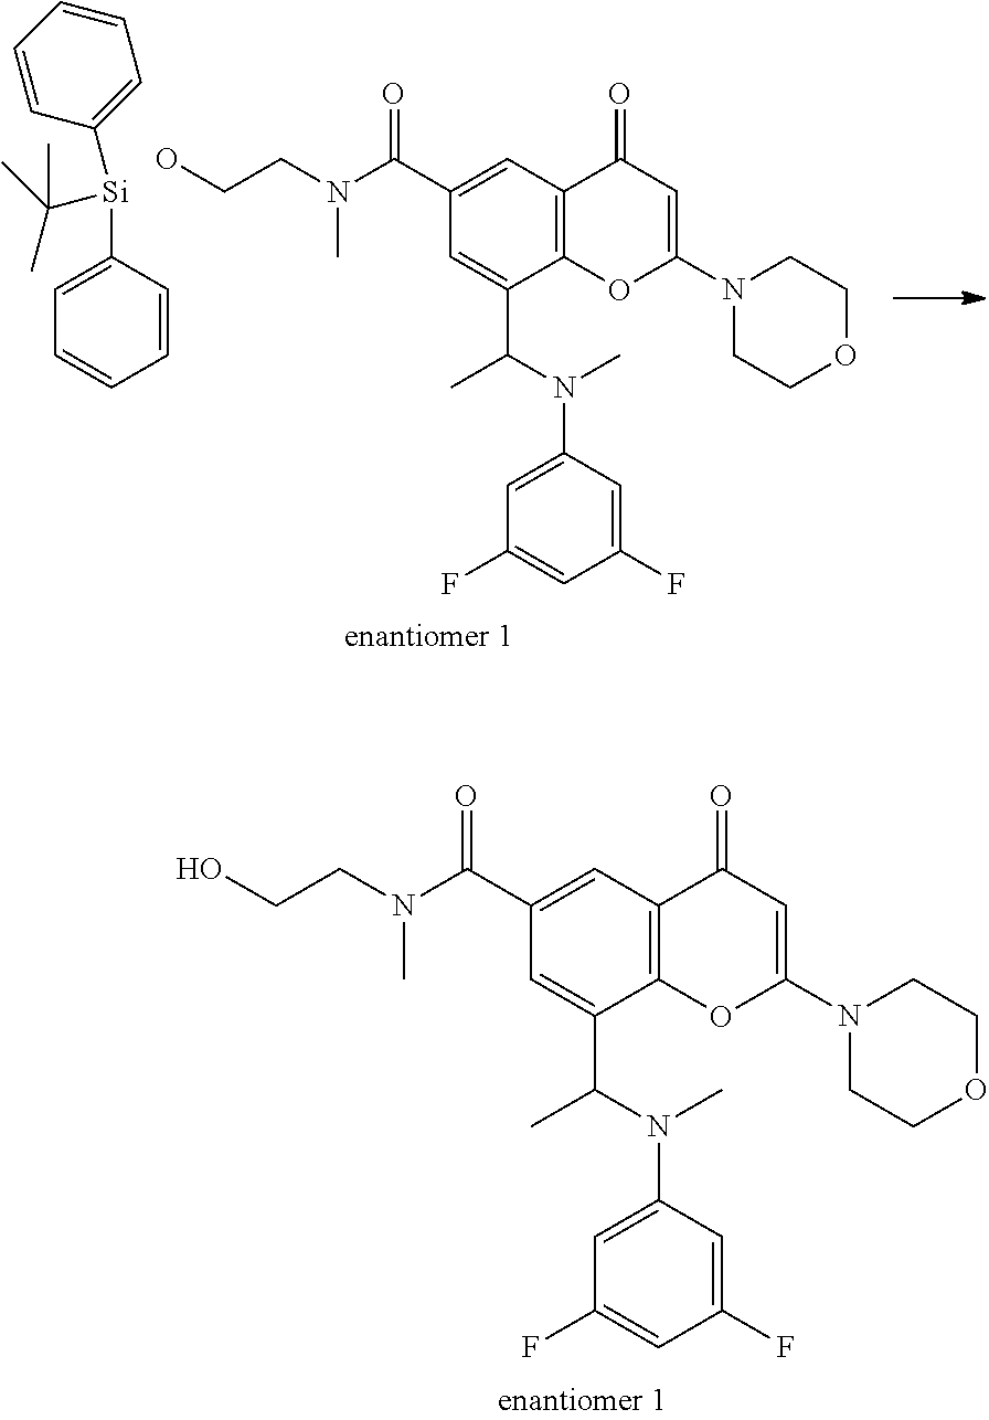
CN(CCO)C(C1=CC2=C(C(C(N(C3=CC(F)=CC(F)=C3)C)C)=C1)OC(N1CCOCC1)=CC2=O)=O.C1=CC=CC([Si](C2=CC=CC=C2)C(C)(C)C)=C1.CN(CCO)C(C1=CC2=C(C(C(C)N(C3=CC(F)=CC(F)=C3)C)=C1)OC(N1CCOCC1)=CC2=O)=O
